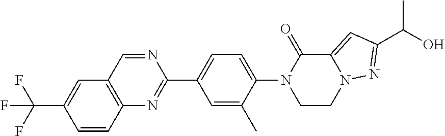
C1(C2=CC=C(N3CCN4C(=CC(C(O)C)=N4)C3=O)C(C)=C2)=NC2=C(C=N1)C=C(C(F)(F)F)C=C2
